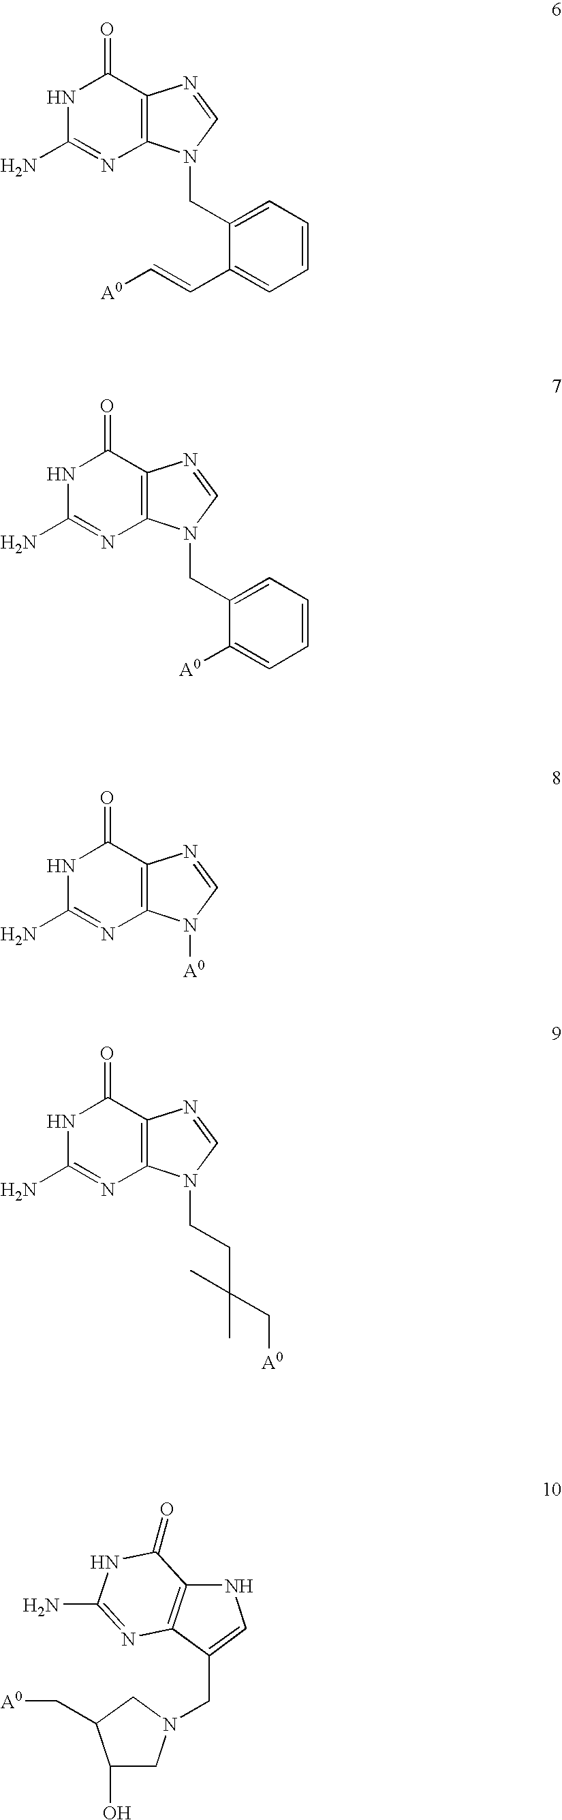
C12=C(N=C(N)NC1=O)N(CC1=CC=CC=C1C=C[A0])C=N2.C12=C(N=C(N)NC1=O)N(CC1=CC=CC=C1[A0])C=N2.C12=C(N=C(N)NC1=O)N([A0])C=N2.C12=C(N=C(N)NC1=O)N(CCC(C[A0])(C)C)C=N2.N1C2=C(C(CN3CC(O)C(C[A0])C3)=C1)N=C(N)NC2=O
